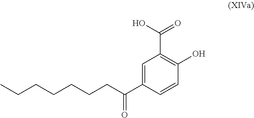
C1=C(C(CCCCCCC)=O)C=CC(O)=C1C(O)=O
